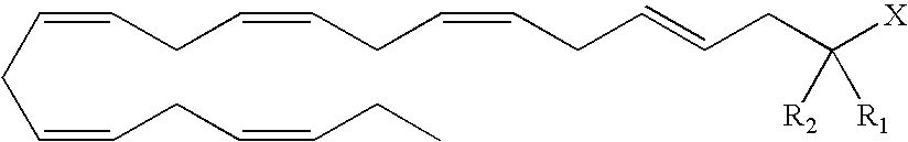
C(=CCC=CCC=CCC)CC=CCC=CCC=CCC([X])([R2])[R1]
